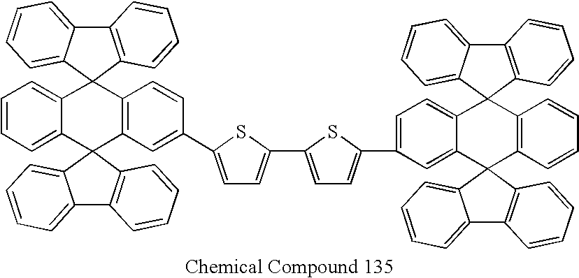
C12=CC=CC=C1C1(C3=C(C=CC(C4=CC=C(C5=CC=C(C6=CC=C7C(=C6)C6(C8=C(C=CC=C8)C78C7=CC=CC=C7C7=C8C=CC=C7)C7=C(C8=CC=CC=C86)C=CC=C7)S5)S4)=C3)C23C2=CC=CC=C2C2=C3C=CC=C2)C2=C(C3=CC=CC=C31)C=CC=C2
